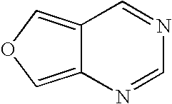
C12=COC=C1N=CN=C2
